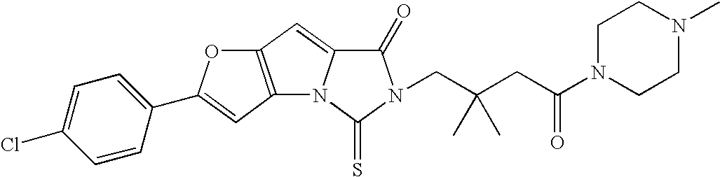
C12=C(C=C3N1C(=S)N(CC(CC(N1CCN(C)CC1)=O)(C)C)C3=O)OC(C1=CC=C(Cl)C=C1)=C2
